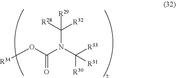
[R34]OC(N(C([R33])([R30])[R31])C([R28])([R32])[R29])=O
